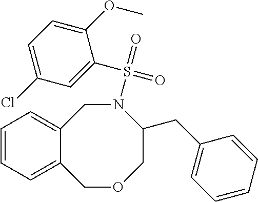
C12=CC=CC=C1COCC(CC1=CC=CC=C1)N(S(=O)(=O)C1=CC(Cl)=CC=C1OC)C2
